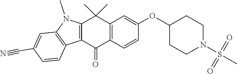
C12=C(C=CC(OC3CCN(S(C)(=O)=O)CC3)=C1)C(=O)C1=C(C2(C)C)N(C)C2=C1C=CC(C#N)=C2
